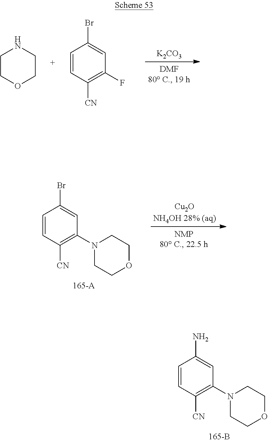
C1CNCCO1.C1=CC([CN])=C(F)C=C1Br.[K2CO3].[Cu2ONH4OH 28% (aq)].C1=CC([CN])=C(N2CCOCC2)C=C1Br.C1=CC([CN])=C(N2CCOCC2)C=C1N
